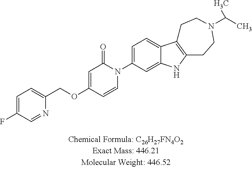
C1=C(F)C=NC(COC2=CC(=O)N(C3=CC=C4C(=C3)NC3=C4CCN(C(C)C)CC3)C=C2)=C1
